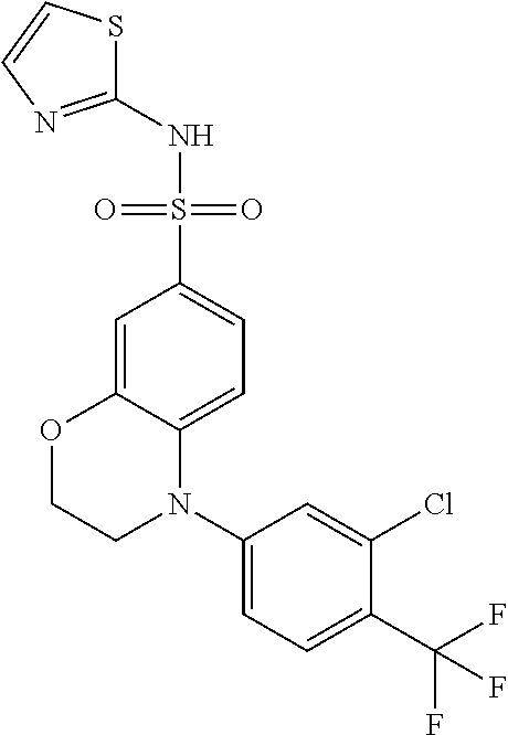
C1(NS(C2=CC=C3C(=C2)OCCN3C2=CC=C(C(F)(F)F)C(Cl)=C2)(=O)=O)=NC=CS1
